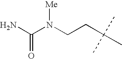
N(C(N)=O)(CCC(C)(C)C)[Me]
